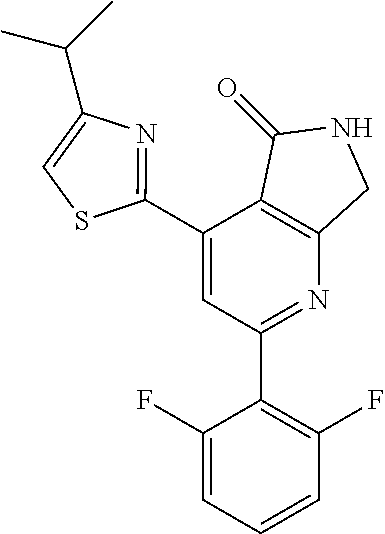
C1(C2=NC(C(C)C)=CS2)=CC(C2=C(F)C=CC=C2F)=NC2=C1C(=O)NC2
